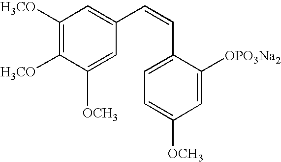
C1([H3CO])=C([H3CO])C([OCH3])=CC(C=CC2=CC=C([OCH3])C=C2[OPO3Na2])=C1
